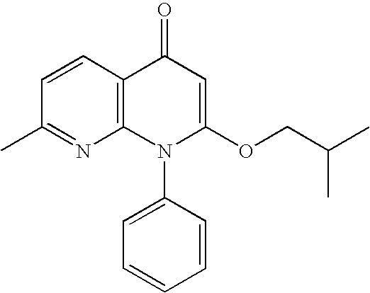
N1=C(C)C=CC2=C1N(C1=CC=CC=C1)C(OCC(C)C)=CC2=O
